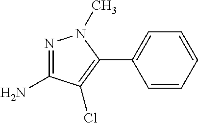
N1=C(N)C(Cl)=C(C2=CC=CC=C2)N1C
